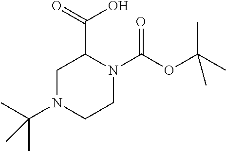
C1N(C(C)(C)C)CCN(C(OC(C)(C)C)=O)C1C(O)=O
